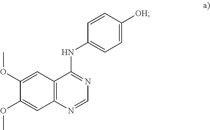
C1(OC)=CC2=C(C=C1OC)N=CN=C2NC1=CC=C([OH])C=C1
